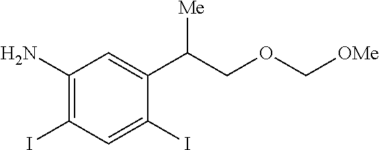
IC1=C(N)C=C(C(COC[OMe])[Me])C(I)=C1
